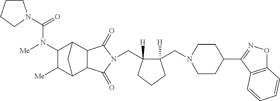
C(C1([H])C(CN2CCC(C3=NOC4=C3C=CC=C4)CC2)([H])CCC1)N1C(=O)C2C3C([Me])C(N([Me])C(=O)N4CCCC4)C(C2C1=O)C3
